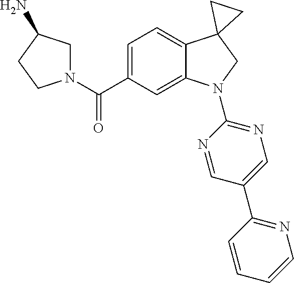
C(C1=CC=C2C(=C1)N(C1=NC=C(C3=NC=CC=C3)C=N1)CC21CC1)(=O)N1CC(N)CC1
